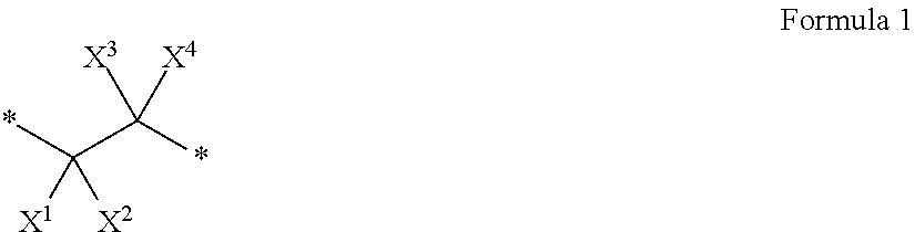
*C(C([X4])(*)[X3])([X1])[X2]
